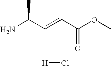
NC(C=CC(OC)=O)C.[H]Cl
